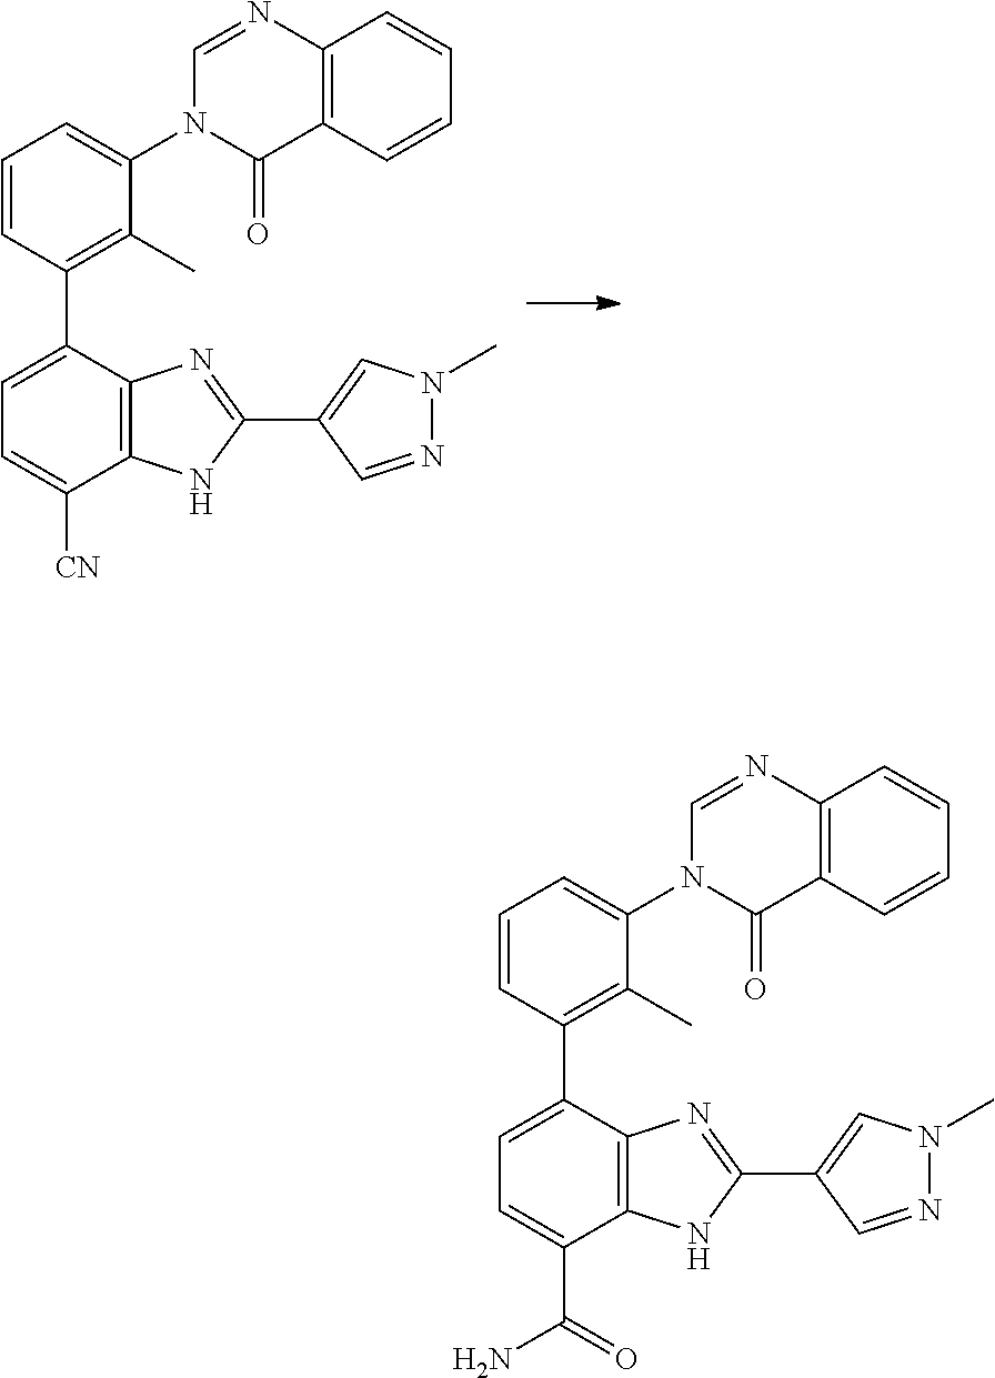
C1=CC(C2=CC=C([CN])C3=C2N=C(C2=CN(C)N=C2)N3)=C(C)C(N2C(=O)C3=C(N=C2)C=CC=C3)=C1.C1=CC(C2=CC=C(C(=O)N)C3=C2N=C(C2=CN(C)N=C2)N3)=C(C)C(N2C(=O)C3=C(N=C2)C=CC=C3)=C1
